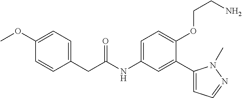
C(C(=O)NC1=CC=C(OCCN)C(C2=CC=NN2C)=C1)C1=CC=C(OC)C=C1
